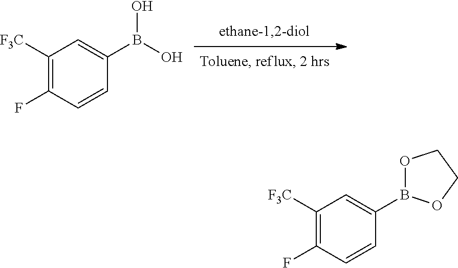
C1(F)=C([F3C])C=C(B(O)O)C=C1.C1(F)=C([F3C])C=C(B2OCCO2)C=C1
